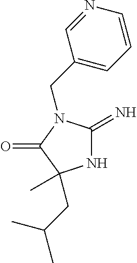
N1C(=N)N(CC2=CC=CN=C2)C(=O)C1(CC(C)C)C
